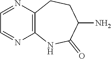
C1=NC2=C(N=C1)CCC(N)C(=O)N2
